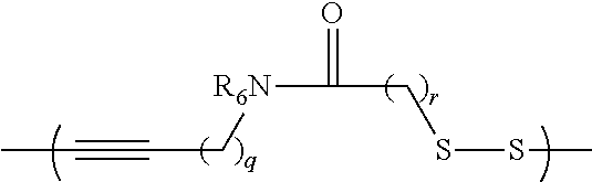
O=C([R6N]CC#CC)CSSC
